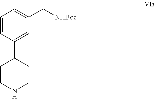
C1=CC(C2CCNCC2)=CC(C[NHBoc])=C1
